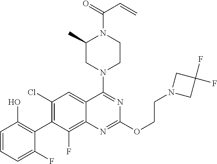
C1=CC=C(F)C(C2=C(Cl)C=C3C(=C2F)N=C(OCCN2CC(F)(F)C2)N=C3N2CCN(C(=O)C=C)C(C)C2)=C1O
